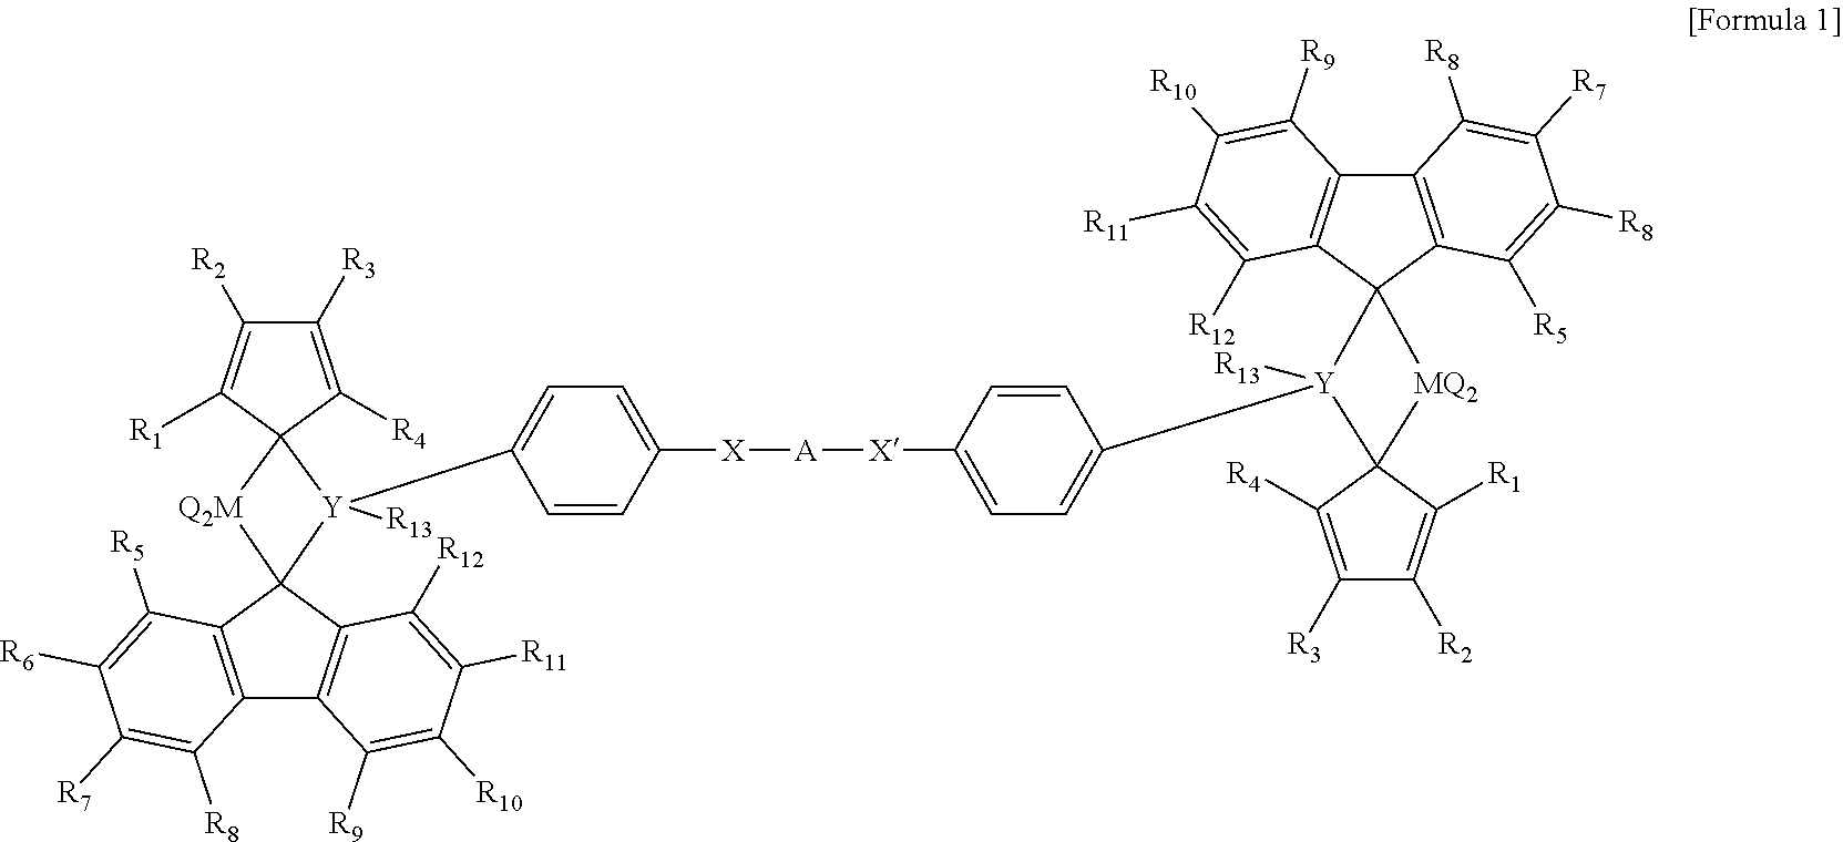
C12=C(C3(C4=C1C([R9])=C([R10])C([R11])=C4[R12])[Y]([R13])(C1=CC=C([X][A][X]C4=CC=C([Y]5([R13])C6(C7=C(C8=C6C([R12])=C([R11])C([R10])=C8[R9])C([R8])=C([R7])C([R8])=C7[R5])[MQ2]C56C([R1])=C([R2])C([R3])=C6[R4])C=C4)C=C1)C1([Q2M]3)C([R4])=C([R3])C([R2])=C1[R1])C([R5])=C([R6])C([R7])=C2[R8]
